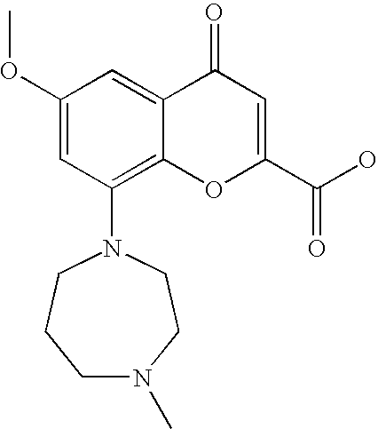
C1(OC)=CC(N2CCN(C)CCC2)=C2C(=C1)C(=O)C=C(C(O)=O)O2
